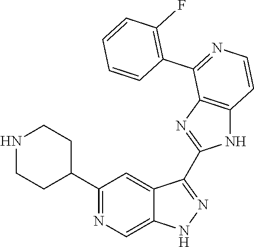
C1(C2=NC=C3C(=C2)C(C2=NC4=C(N2)C=CN=C4C2=C(F)C=CC=C2)=NN3)CCNCC1
